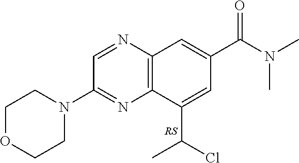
C1=NC2=C(N=C1N1CCOCC1)C(C(Cl)C)=CC(C(N(C)C)=O)=C2
